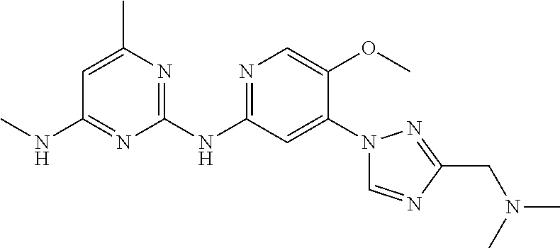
C1(N2C=NC(CN(C)C)=N2)=CC(NC2=NC(C)=CC(NC)=N2)=NC=C1OC
